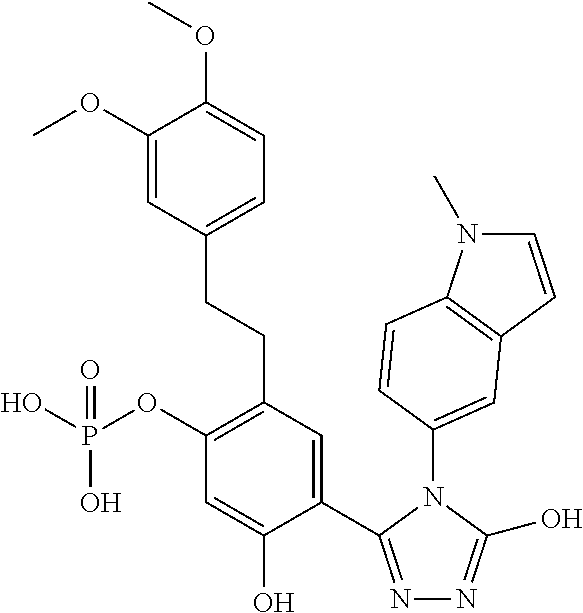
C1(C2=NN=C(O)N2C2=CC3=C(N(C)C=C3)C=C2)=CC(CCC2=CC=C(OC)C(OC)=C2)=C(OP(O)(O)=O)C=C1O
